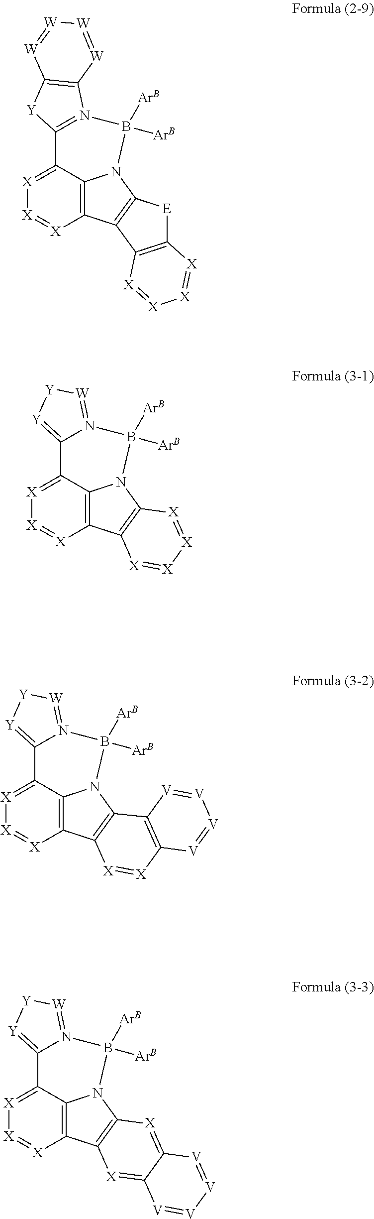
C12=[X][X]=[X]C3=C1N(C1=C3C3=C([E]1)[X]=[X][X]=[X]3)B([ArB])([ArB])N1=C2[Y]C2=C1[W]=[W][W]=[W]2.C12=[X][X]=[X]C3=C1N(C1=C3[X]=[X][X]=[X]1)B([ArB])([ArB])N1=[W][Y][Y]=C21.C12=[X][X]=[X]C3=C1N(C1=C3[X]=[X]C3=C1[V]=[V][V]=[V]3)B([ArB])([ArB])N1=[W][Y][Y]=C21.C12=[X][X]=[X]C3=C1N(C1=C3[X]=C3C(=[X]1)[V]=[V][V]=[V]3)B([ArB])([ArB])N1=[W][Y][Y]=C21
